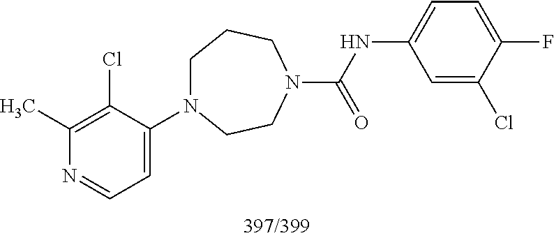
C1(C)=C(Cl)C(N2CCCN(C(=O)NC3=CC=C(F)C(Cl)=C3)CC2)=CC=N1
